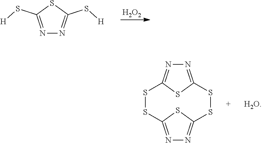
[H2O2].N1=C(S[H])SC(S[H])=N1.N1=C2SC(=N1)SSC1=NN=C(SS2)S1.[H2O]
